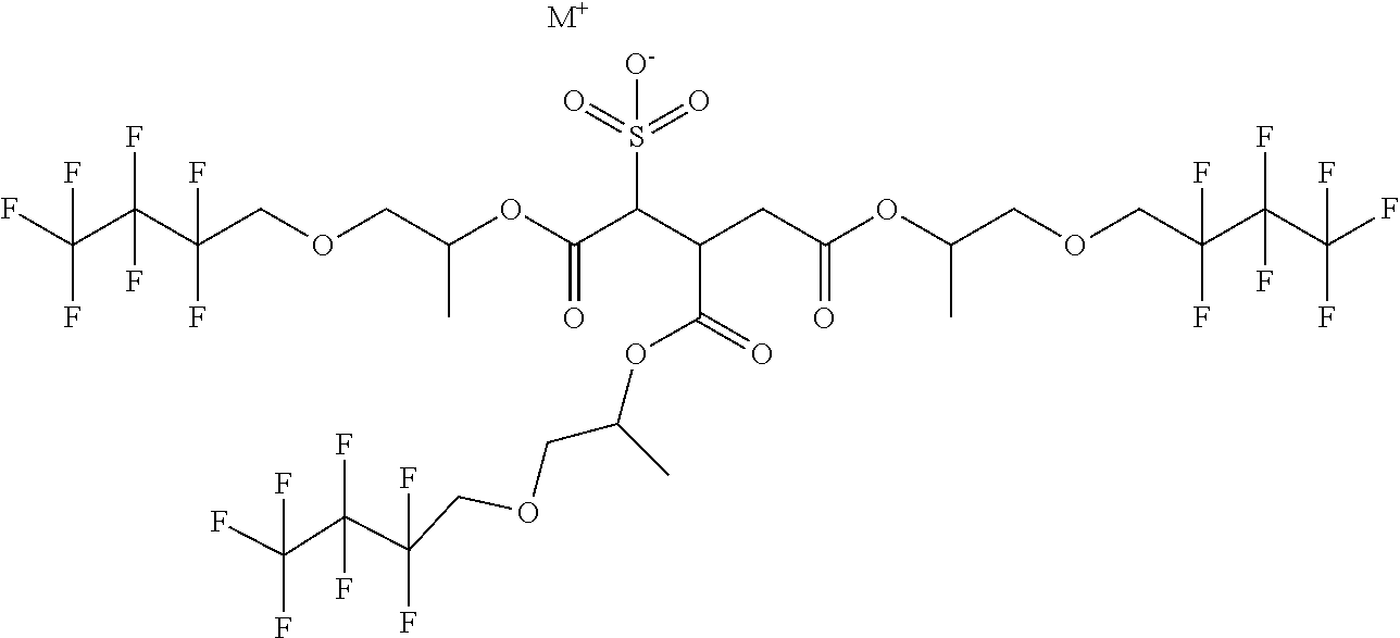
FC(C(C(COCC(OC(C(C(CC(OC(COCC(C(C(F)(F)F)(F)F)(F)F)C)=O)C(=O)OC(COCC(C(C(F)(F)F)(F)F)(F)F)C)S(=O)(=O)[O-])=O)C)(F)F)(F)F)(F)F.[M+]
